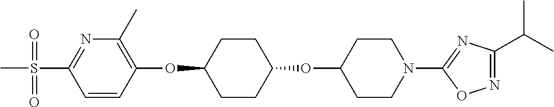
C1=CC(OC2CCC(OC3CCN(C4=NC(C(C)C)=NO4)CC3)CC2)=C(C)N=C1S(C)(=O)=O
